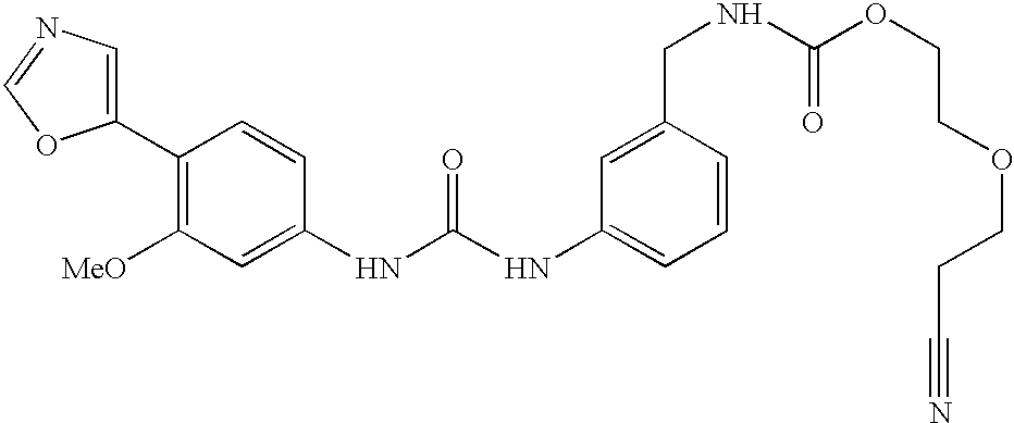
C1(C2=C([MeO])C=C(NC(NC3=CC=CC(CNC(OCCOCCC#N)=O)=C3)=O)C=C2)=CN=CO1
